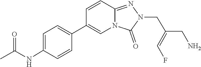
C1=CC(C2=CC=C(NC(=O)C)C=C2)=CN2C1=NN(CC(=CF)CN)C2=O
